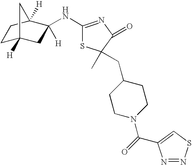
C1C2([H])CC([H])(NC3=NC(=O)C(C)(CC4CCN(C(=O)C5=CSN=N5)CC4)S3)C([H])(C1)C2
